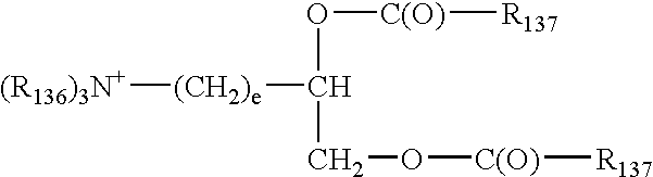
[(R136)3N+][(CH2)e]C(O[C(O)][R137])CO[C(O)][R137]
